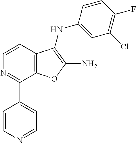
C12=C(C=CN=C1C1=CC=NC=C1)C(NC1=CC(Cl)=C(F)C=C1)=C(N)O2
